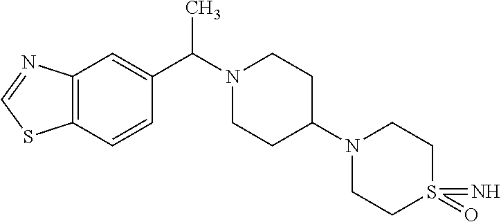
C12=C(C=CC(C(N3CCC(N4CCS(=O)(=N)CC4)CC3)C)=C1)SC=N2
